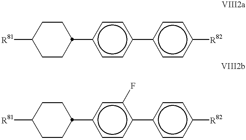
[R81]C1CCC(c2ccc(-c3ccc([R82])cc3)cc2)CC1.[R81]C1CCC(c2ccc(-c3ccc([R82])cc3)c(F)c2)CC1
